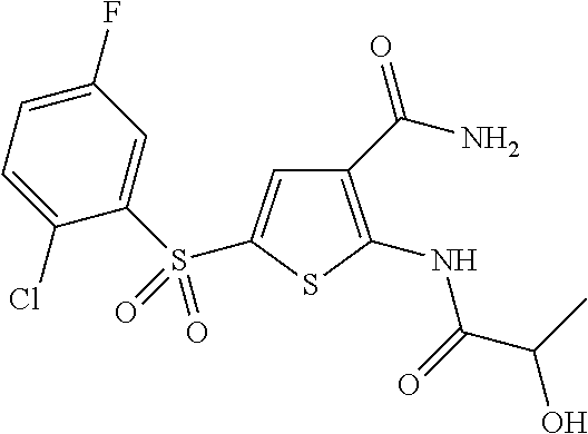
C1(C(N)=O)=C(NC(C(C)O)=O)SC(S(C2=CC(F)=CC=C2Cl)(=O)=O)=C1
